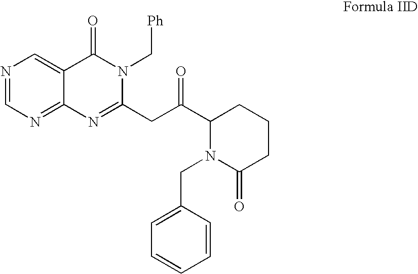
N1=CN=C2C(=C1)C(=O)N(C[Ph])C(CC(C1CCCC(=O)N1CC1=CC=CC=C1)=O)=N2
